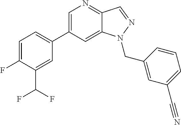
C1=C(C2=CC=C(F)C(C(F)F)=C2)C=C2C(=N1)C=NN2CC1=CC(C#N)=CC=C1
